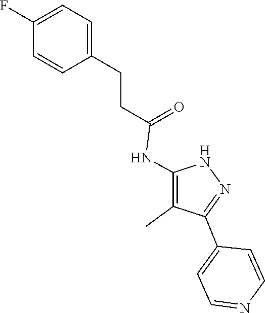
N1C(NC(CCC2=CC=C(F)C=C2)=O)=C(C)C(C2=CC=NC=C2)=N1
